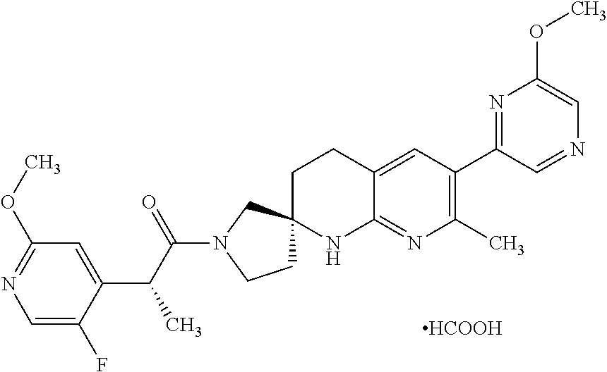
C1=C(F)C(C(C(N2CCC3(C2)CCC2=CC(C4=NC(OC)=CN=C4)=C(C)N=C2N3)=O)C)=CC(OC)=N1.[HCOOH]
